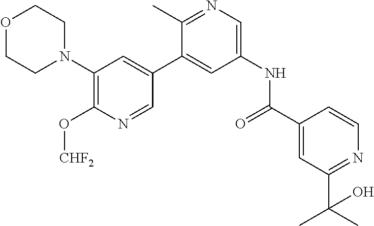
O1CCN(C2=C(O[CHF2])N=CC(C3=CC(NC(=O)C4=CC(C(C)(C)O)=NC=C4)=CN=C3C)=C2)CC1
